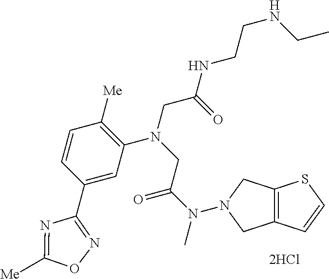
C12=C(CN(N(C)C(=O)CN(CC(=O)NCCNCC)C3=C([Me])C=CC(C4=NOC([Me])=N4)=C3)C1)SC=C2
